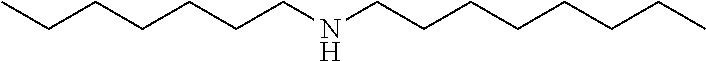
CCCCCCCNCCCCCCCC
